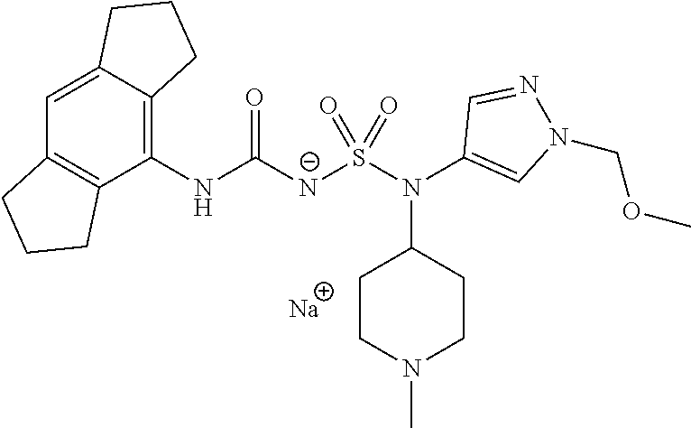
C1(NC([N-]S(N(C2=CN(COC)N=C2)C2CCN(C)CC2)(=O)=O)=O)=C2C(=CC3=C1CCC3)CCC2.[Na]
